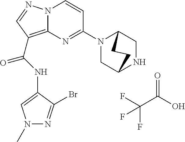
FC(C(O)=O)(F)F.N(C(=O)C1=C2N(N=C1)C=CC(N1CC3NCC1CC3)=N2)C1=CN(C)N=C1Br
